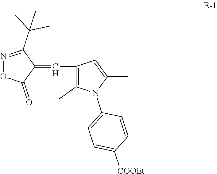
N1=C(C(C)(C)C)C(=CC2=C(C)N(C3=CC=C([COOEt])C=C3)C(C)=C2)C(=O)O1
